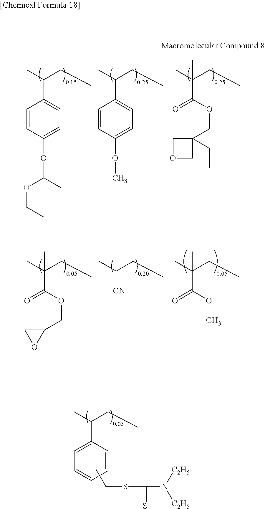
CC(CC)C1=CC=C(OC(OCC)C)C=C1.CC(CC)C1=CC=C(OC)C=C1.CC(CC)(C(=O)OCC1(CC)COC1)C.CC(CC)[CN].CC(CC)(C(=O)OCC1CO1)C.CC(CC)(C(=O)OC)C.CC(CC)C1=CC=CC=C1.CCSC(=S)N([C2H5])[C2H5]
